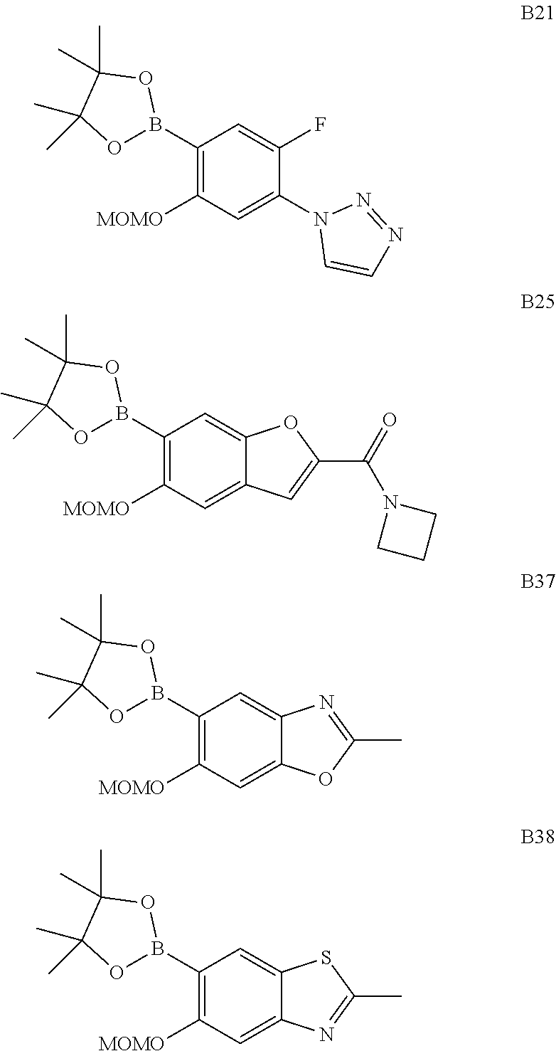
C1(B2OC(C)(C)C(C)(C)O2)=C([MOMO])C=C(N2C=CN=N2)C(F)=C1.C1(B2OC(C)(C)C(C)(C)O2)=C([MOMO])C=C2C(=C1)OC(C(=O)N1CCC1)=C2.C1(B2OC(C)(C)C(C)(C)O2)=C([MOMO])C=C2C(=C1)N=C(C)O2.C1(B2OC(C)(C)C(C)(C)O2)=C([MOMO])C=C2C(=C1)SC(C)=N2
